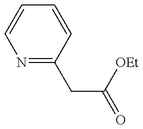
N1=C(CC([OEt])=O)C=CC=C1
